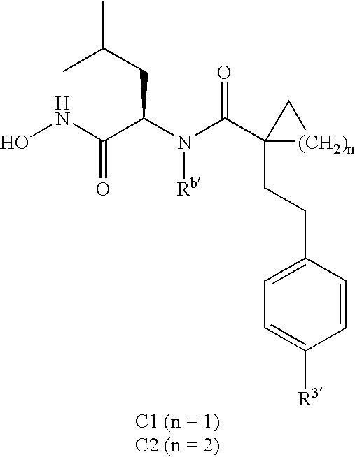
C1(CCC2(C(N(C(C(NO)=O)CC(C)C)[Rb])=O)[(CH2)n]C2)=CC=C([R3])C=C1
